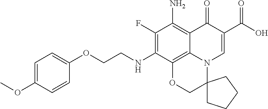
COC1=CC=C(OCCNC2=C(F)C(N)=C3C4=C2OCC2(N4C=C(C(O)=O)C3=O)CCCC2)C=C1
